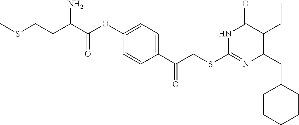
N1C(SCC(C2=CC=C(OC(C(CCSC)N)=O)C=C2)=O)=NC(CC2CCCCC2)=C(CC)C1=O
